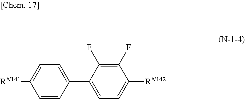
[RN141]C1=CC=C(C2=CC=C([RN142])C(F)=C2F)C=C1
